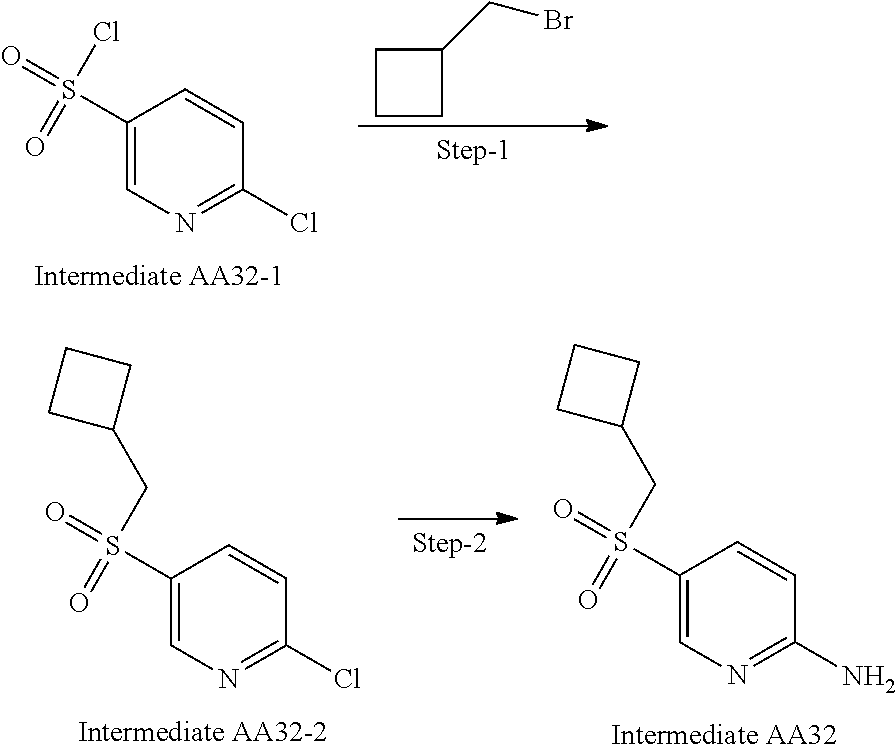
C1(S(=O)(Cl)=O)=CN=C(Cl)C=C1.C1CCC1CBr.C1(S(=O)(CC2CCC2)=O)=CN=C(Cl)C=C1.C1(S(=O)(CC2CCC2)=O)=CN=C(N)C=C1
